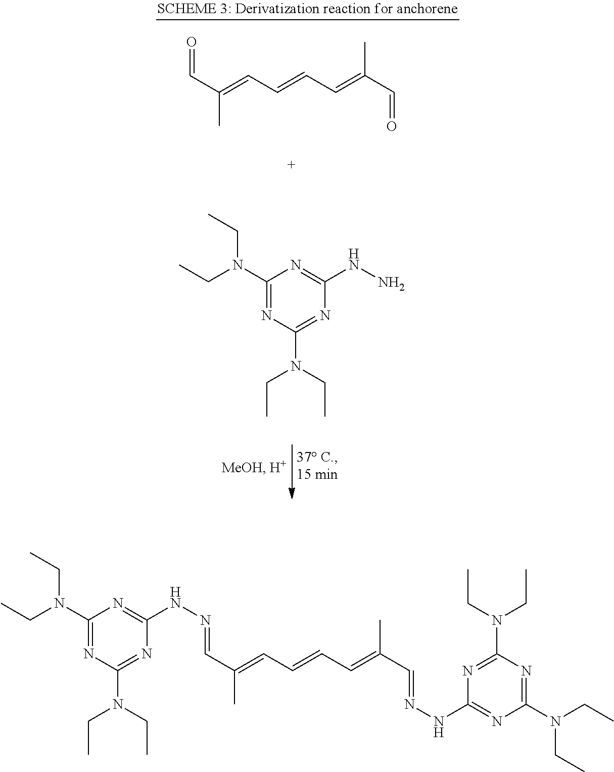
O=CC(C)=CC=CC=C(C)C=O.C1(N(CC)CC)=NC(N(CC)CC)=NC(NN)=N1.C1(N(CC)CC)=NC(N(CC)CC)=NC(NN=CC(=CC=CC=C(C=NNC2=NC(N(CC)CC)=NC(N(CC)CC)=N2)C)C)=N1
